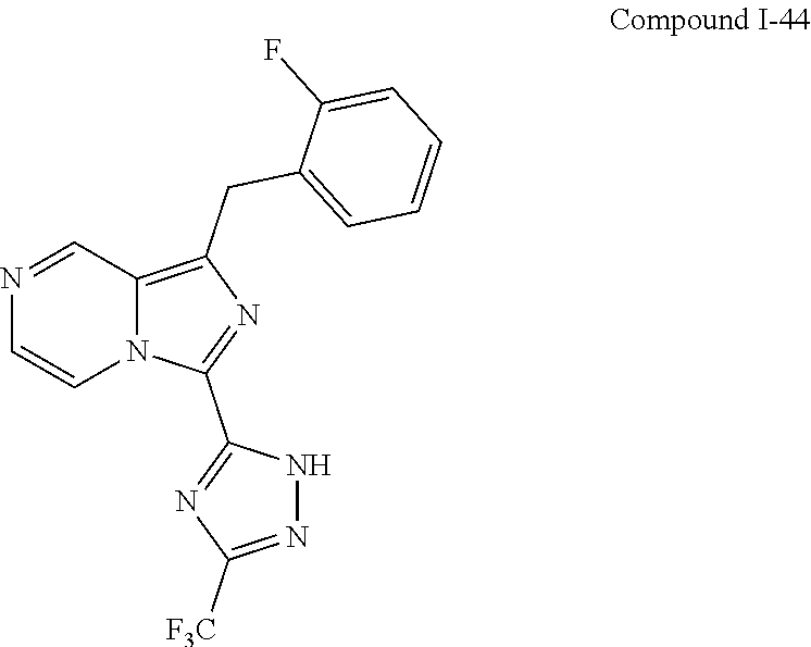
N1=CC2=C(CC3=CC=CC=C3F)N=C(C3=NC([F3C])=NN3)N2C=C1
